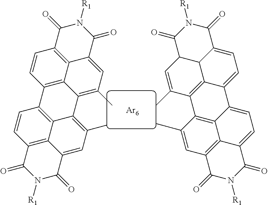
[Ar6].C1=CC2=C3C4=C1C1=C5C(=C(C)C=C6C5=C(C=C1)C(=O)N([R1])C6=O)C4=C(C)C=C3C(=O)N([R1])C2=O.C1(C)=CC2C3C4=C1C1=C5C6=C(C=C1C)C(=O)N([R1])C(=O)C6=CC=C5C4=CC=C3C(=O)N([R1])C2=O
